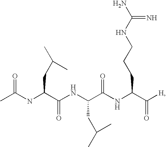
CC(NC(C(NC(CC(C)C)C(=O)NC(CCCNC(N)=N)C(=O)[H])=O)CC(C)C)=O
